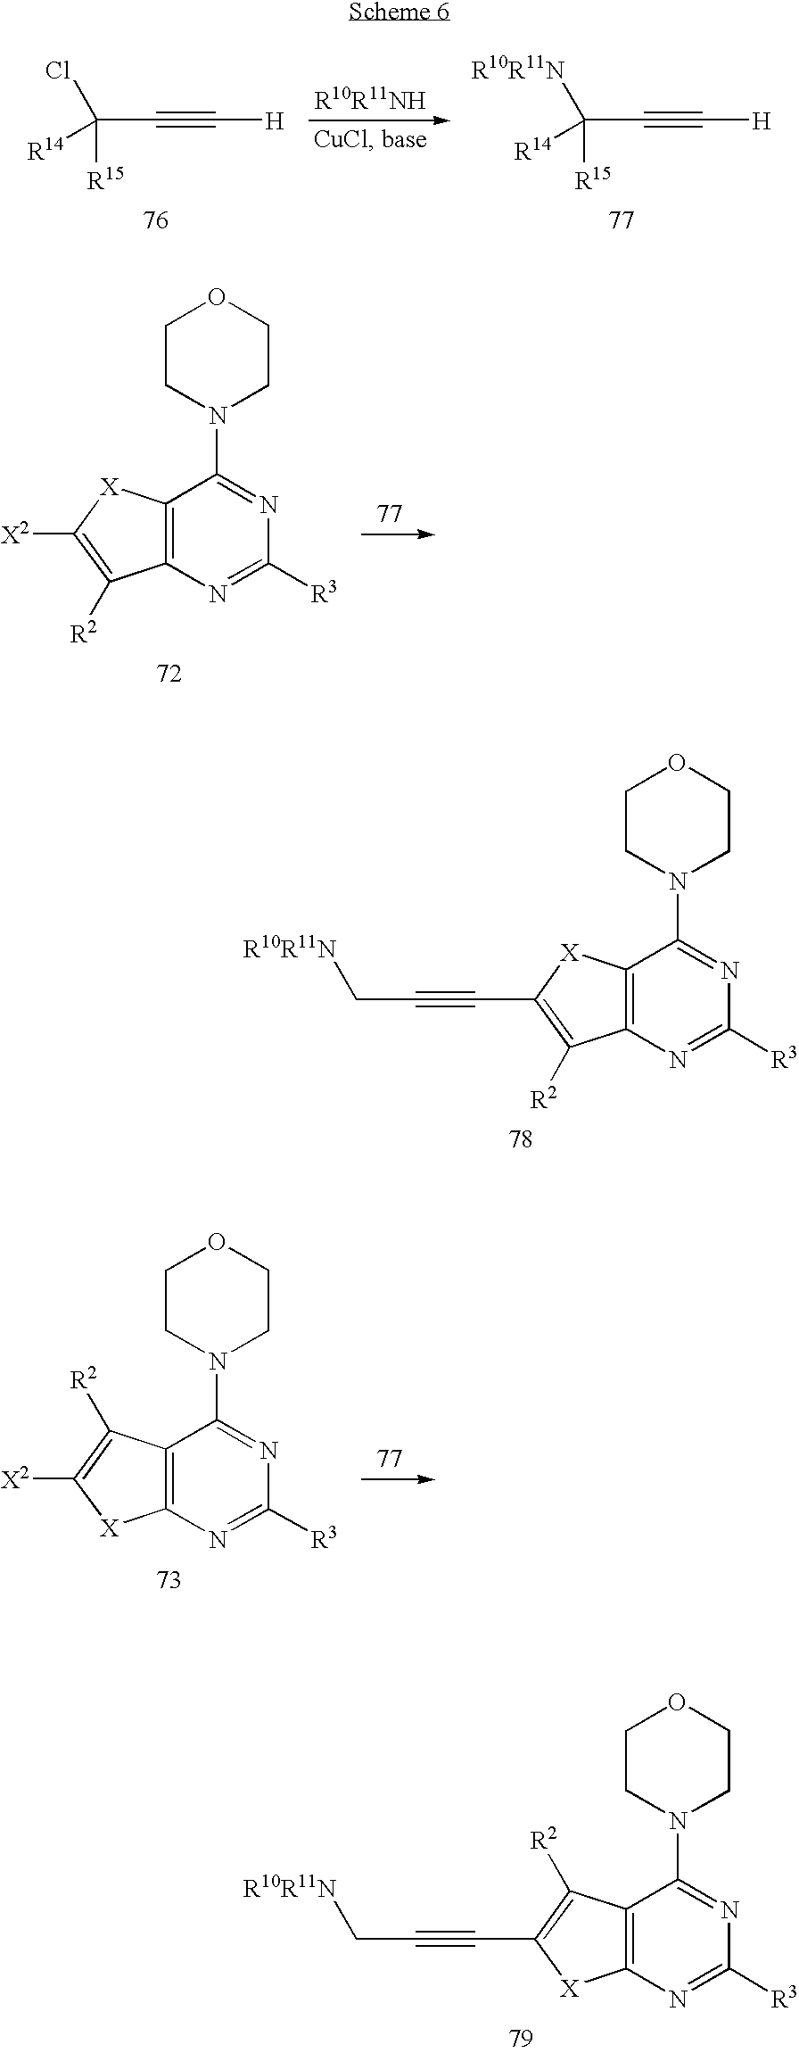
C12=C([X]C(C#CC[R10R11N])=C1[R2])C(N1CCOCC1)=NC([R3])=N2.C12=C(C([R2])=C(C#CC[R10R11N])[X]1)C(N1CCOCC1)=NC([R3])=N2.C12=C([X]C([X2])=C1[R2])C(N1CCOCC1)=NC([R3])=N2.[H]C#CC(Cl)([R15])[R14].[H]C#CC([R10R11N])([R15])[R14].C12=C(C([R2])=C([X2])[X]1)C(N1CCOCC1)=NC([R3])=N2
